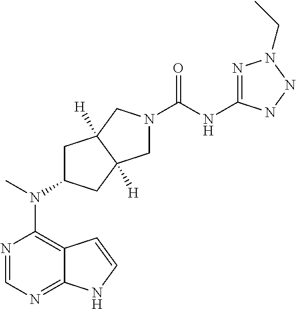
C12=C(N(C)C3CC4([H])C([H])(C3)CN(C(=O)NC3=NN(CC)NN3)C4)N=CN=C1NC=C2
